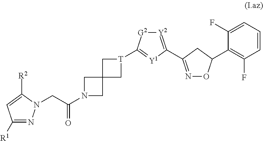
C1([R1])=NN(CC(=O)N2CC3(C2)C[T](C2=[Y1]C(C4=NOC(C5=C(F)C=CC=C5F)C4)=[Y2][G2]2)C3)C([R2])=C1
